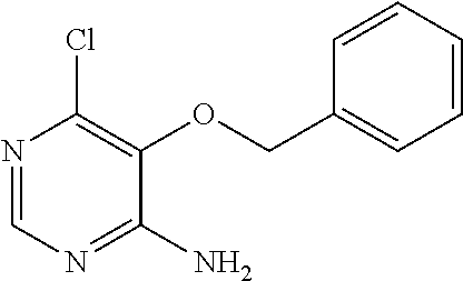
N1=CN=C(N)C(OCC2=CC=CC=C2)=C1Cl
